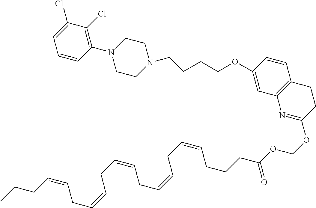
CCCC=CCC=CCC=CCC=CCC=CCCCC(OCOC1=NC2=C(CC1)C=CC(OCCCCN1CCN(C3=C(Cl)C(Cl)=CC=C3)CC1)=C2)=O
